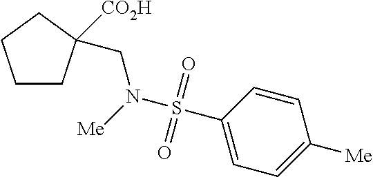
C1CC([CO2H])(CN(S(C2=CC=C([Me])C=C2)(=O)=O)[Me])CC1
